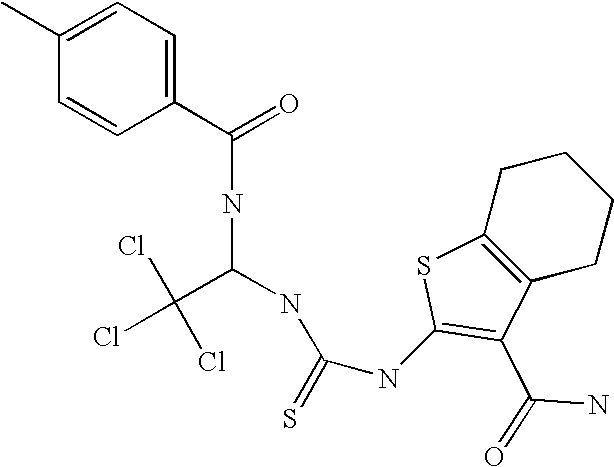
C1(C(=O)NC(C(Cl)(Cl)Cl)NC(=S)NC2=C(C(=O)N)C3=C(CCCC3)S2)=CC=C(C)C=C1
